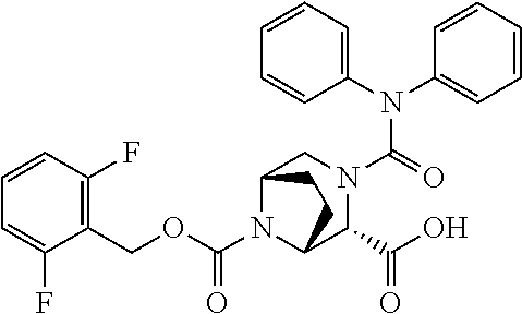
N(C(=O)N1CC2N(C(OCC3=C(F)C=CC=C3F)=O)C(C1C(O)=O)CC2)(C1=CC=CC=C1)C1=CC=CC=C1
